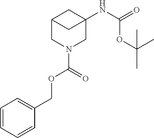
C12CN(C(OCC3=CC=CC=C3)=O)CC(NC(=O)OC(C)(C)C)(C1)C2
